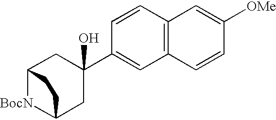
[BocN]1C2CC(C3=CC4=C(C=C3)C=C([OMe])C=C4)(O)CC1CC2
